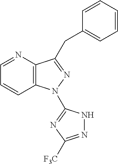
C12=C(N=CC=C1)C(CC1=CC=CC=C1)=NN2C1=NC([F3C])=NN1
